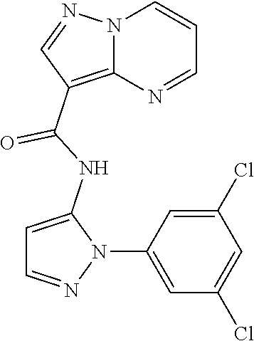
N12C(=C(C(NC3=CC=NN3C3=CC(Cl)=CC(Cl)=C3)=O)C=N1)N=CC=C2
